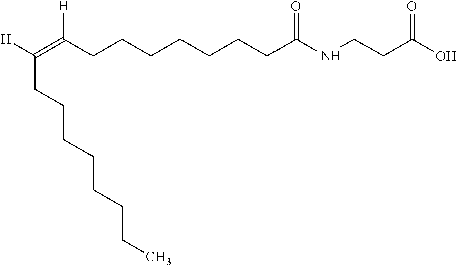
C(=C(CCCCCCCC(NCCC(O)=O)=O)[H])([H])CCCCCCCC
